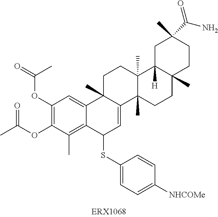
C1(OC(=O)C)=C(OC(C)=O)C(C)=C2C(=C1)C1(C)C(=CC2SC2=CC=C([NHCOMe])C=C2)C2(C)C(C)(CC1)C1([H])C(C)(CC2)CCC(C)(C(N)=O)C1
